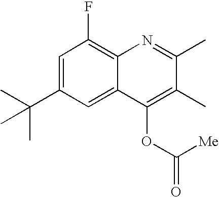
C1=C(C(C)(C)C)C=C2C(=C1F)N=C(C)C(C)=C2OC(=O)[Me]
